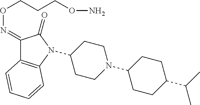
C1(N2C3=C(C(=NOCCCON)C2=O)C=CC=C3)CCN(C2CCC(C(C)C)CC2)CC1
